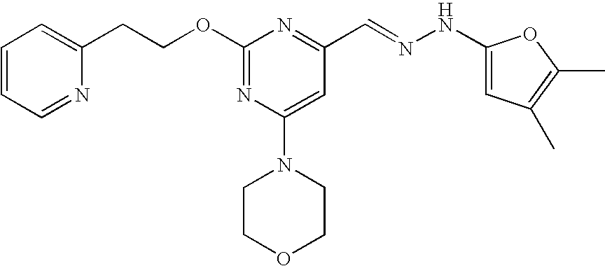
C(COC1=NC(N2CCOCC2)=CC(C=NNC2=CC(C)=C(C)O2)=N1)C1=CC=CC=N1
